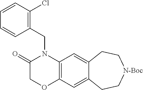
C1(=O)COC2=C(N1CC1=C(Cl)C=CC=C1)C=C1C(=C2)CC[N-Boc]CC1
